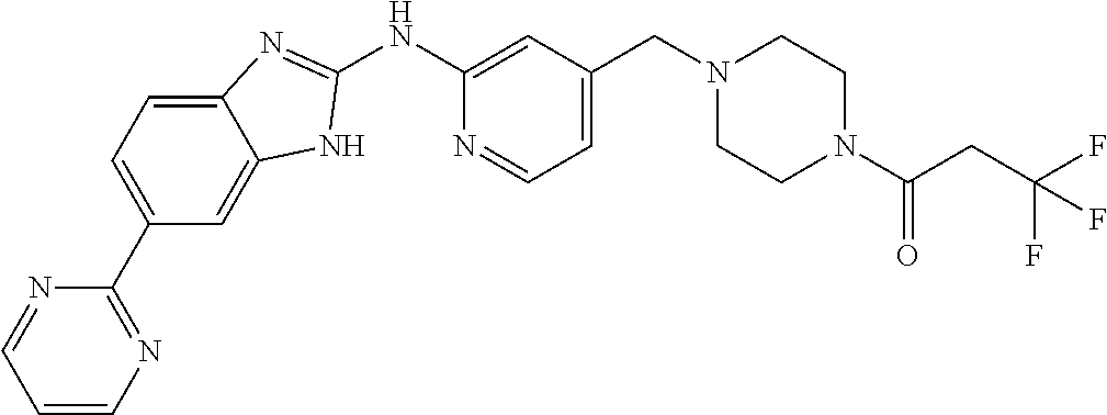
C1=C2C(=CC(C3=NC=CC=N3)=C1)NC(NC1=CC(CN3CCN(C(CC(F)(F)F)=O)CC3)=CC=N1)=N2
